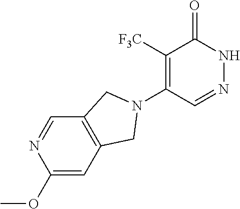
C1([F3C])=C(N2CC3=C(C=NC(OC)=C3)C2)C=NNC1=O
